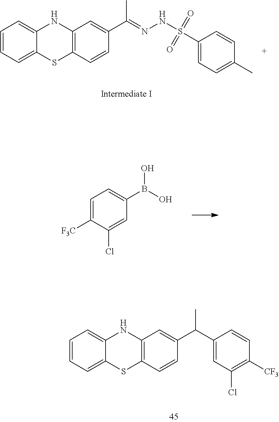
C1=CC=C2C(=C1)NC1=C(S2)C=CC(C(=NNS(=O)(=O)C2=CC=C(C)C=C2)C)=C1.C1=C([F3C])C(Cl)=CC(B(O)O)=C1.C1=CC=C2C(=C1)NC1=C(S2)C=CC(C(C2=CC(Cl)=C([CF3])C=C2)C)=C1
